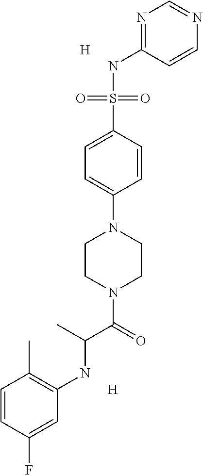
C1=CC(F)=CC(NC(C(=O)N2CCN(C3=CC=C(S(NC4=NC=NC=C4)(=O)=O)C=C3)CC2)C)=C1C.[H].[H]
